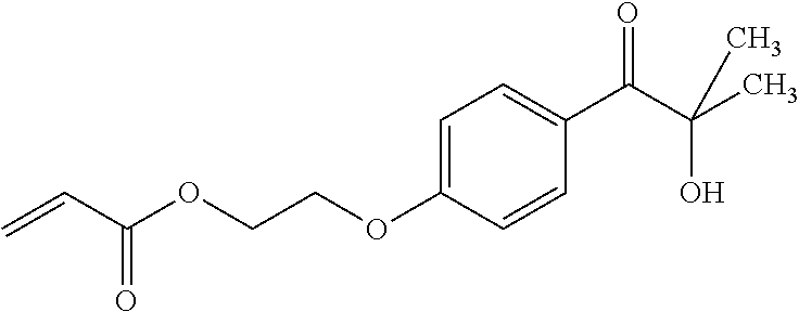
C1=C(OCCOC(=O)C=C)C=CC(C(=O)C(O)(C)C)=C1
